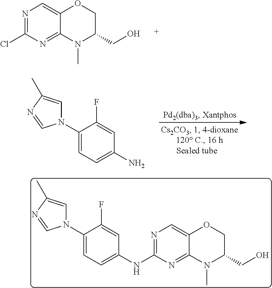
N1=C(Cl)N=C2C(=C1)OCC(CO)N2C.C1(N2C=C(C)N=C2)=CC=C(N)C=C1F.N1=C(NC2=CC=C(N3C=C(C)N=C3)C(F)=C2)N=C2C(=C1)OCC(CO)N2C
